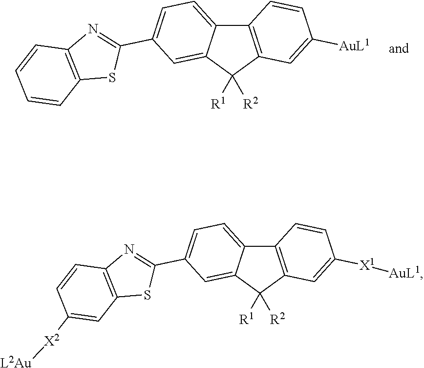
C12=C(C([R2])([R1])C3=CC(C4=NC5=C(S4)C=CC=C5)=CC=C13)C=C([AuL1])C=C2.C12=C(C([R2])([R1])C3=CC(C4=NC5=C(S4)C=C([X2][L2Au])C=C5)=CC=C13)C=C([X1][AuL1])C=C2
